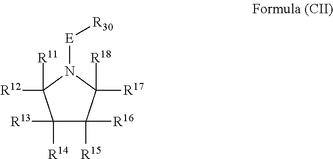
C1([R14])([R13])C([R16])([R15])C([R18])([R17])N([E][R30])C1([R11])[R12]
